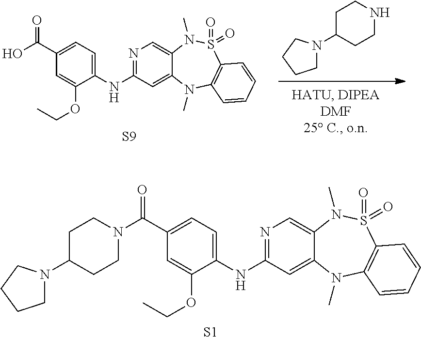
C1N(C2CCNCC2)CCC1.N1=C(NC2=CC=C(C(O)=O)C=C2OCC)C=C2C(=C1)N(C)S(=O)(=O)C1=C(N2C)C=CC=C1.[S9].[S1].N1=C(NC2=CC=C(C(N3CCC(N4CCCC4)CC3)=O)C=C2OCC)C=C2C(=C1)N(C)S(=O)(=O)C1=C(N2C)C=CC=C1
